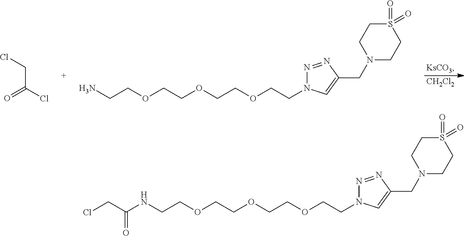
[CH2Cl2].C(C(Cl)=O)Cl.NCCOCCOCCOCCN1N=NC(CN2CCS(=O)(=O)CC2)=C1.N(CCOCCOCCOCCN1N=NC(CN2CCS(=O)(=O)CC2)=C1)C(=O)CCl
